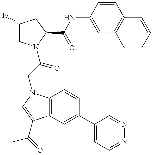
C1(F)CN(C(CN2C3=C(C(C(=O)C)=C2)C=C(C2=CC=NN=C2)C=C3)=O)C(C(NC2=CC3=C(C=C2)C=CC=C3)=O)C1
